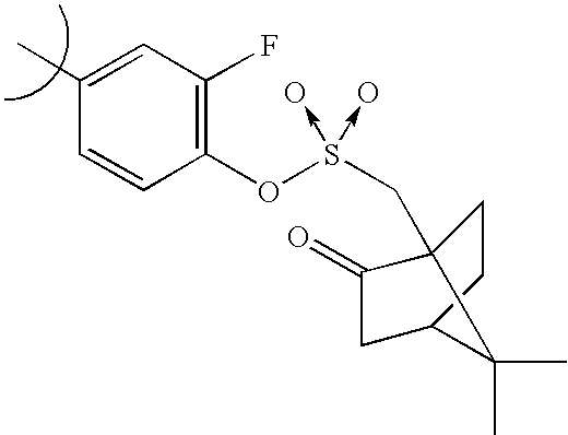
C(S(OC1=C(F)C=C(C)C=C1)(->O)->O)C12CCC(CC1=O)C2(C)C
